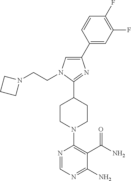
C1(C2=CN(CCN3CCC3)C(C3CCN(C4=C(C(N)=O)C(N)=NC=N4)CC3)=N2)=CC(F)=C(F)C=C1
